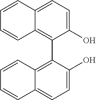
C1(C2=C3C(=CC=C2O)C=CC=C3)=C2C(=CC=C1O)C=CC=C2
